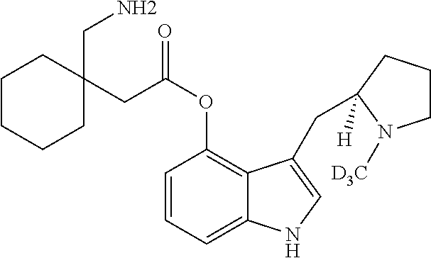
C1=CC=C2C(=C1OC(=O)CC1(CN)CCCCC1)C(CC1([H])CCCN1[D3C])=CN2
